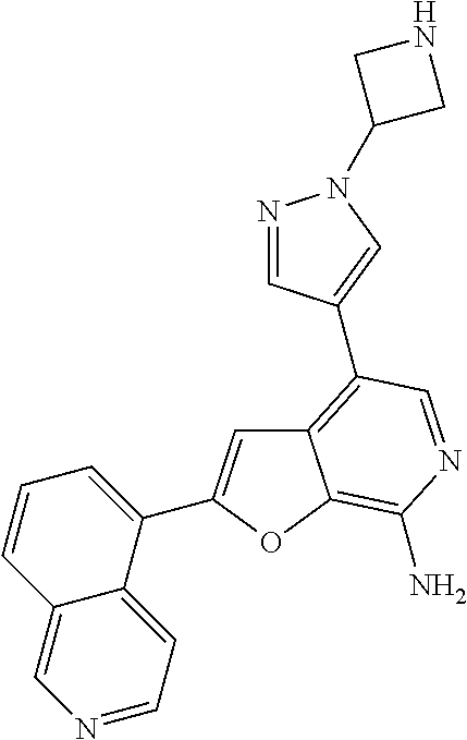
C12=C(C3=CN(C4CNC4)N=C3)C=NC(N)=C1OC(C1=CC=CC3=CN=CC=C13)=C2
